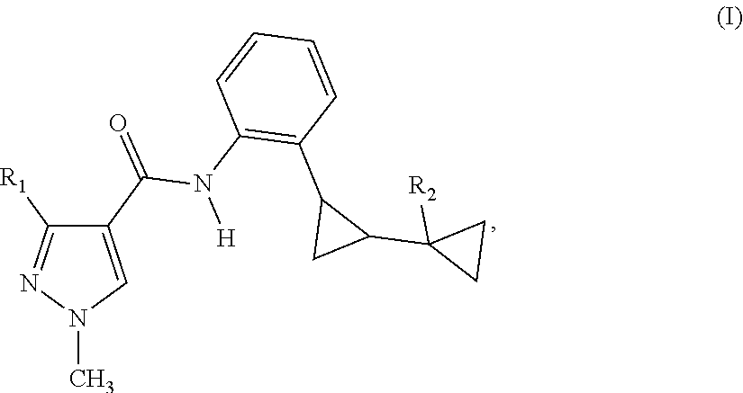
C1(C(=O)N(C2=C(C3CC3C3([R2])CC3)C=CC=C2)[H])=CN(C)N=C1[R1]
